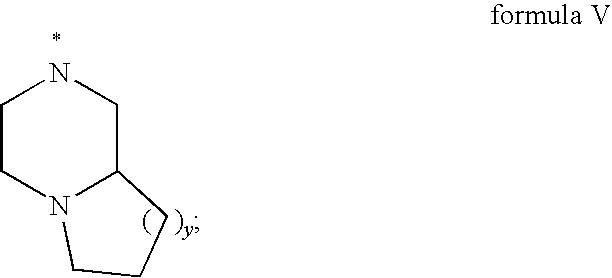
C1CN2C(CN1)CCC2
